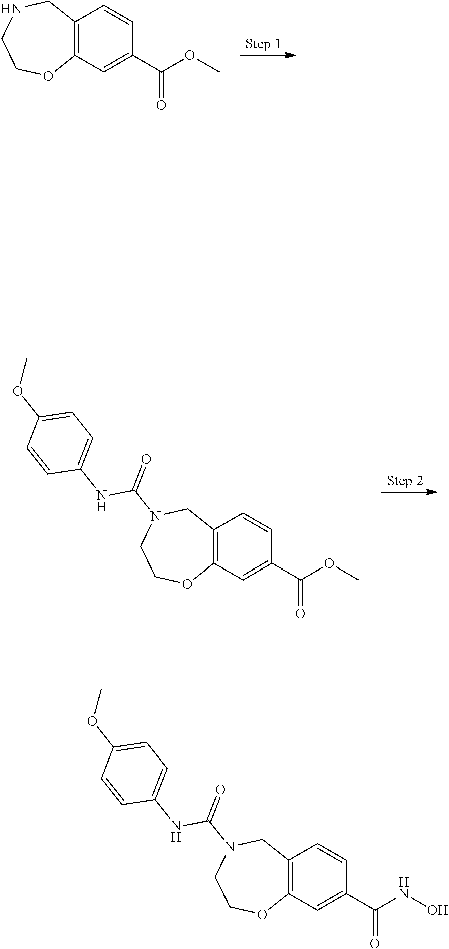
C12=C(C=C(C(NO)=O)C=C1)OCCN(C(=O)NC1=CC=C(OC)C=C1)C2.C12=C(C=C(C(OC)=O)C=C1)OCCNC2.C12=C(C=C(C(OC)=O)C=C1)OCCN(C(=O)NC1=CC=C(OC)C=C1)C2
